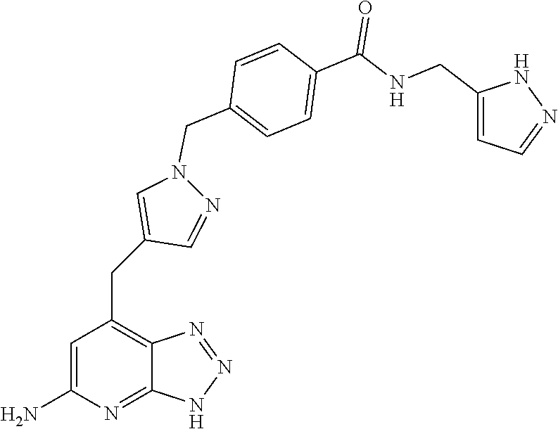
C1=C(N)N=C2C(=C1CC1=CN(CC3=CC=C(C(=O)NCC4=CC=NN4)C=C3)N=C1)N=NN2
